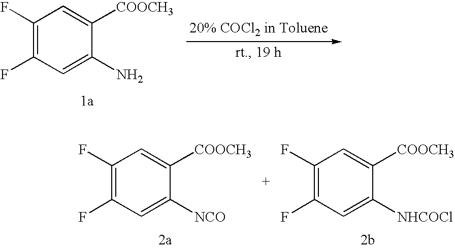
C1(F)=C(F)C=C(N)C([COOCH3])=C1.C1(F)=C(F)C=C([NCO])C([COOCH3])=C1.C1(F)=C(F)C=C([NHCOCl])C([COOCH3])=C1
